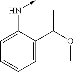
C1=C(N->C)C(C(C)OC)=CC=C1
